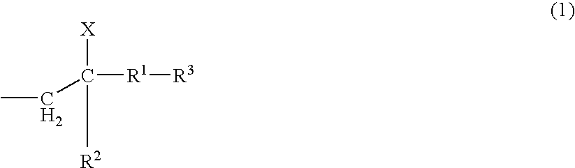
[R3][R1]C([X])([R2])CC
